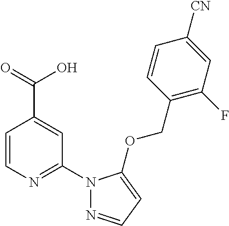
C1=CN=C(N2N=CC=C2OCC2=C(F)C=C([CN])C=C2)C=C1C(=O)O
